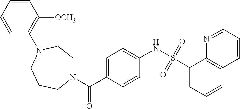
N1(C(C2=CC=C(NS(C3=CC=CC4=C3N=CC=C4)(=O)=O)C=C2)=O)CCN(C2=C([OCH3])C=CC=C2)CCC1
